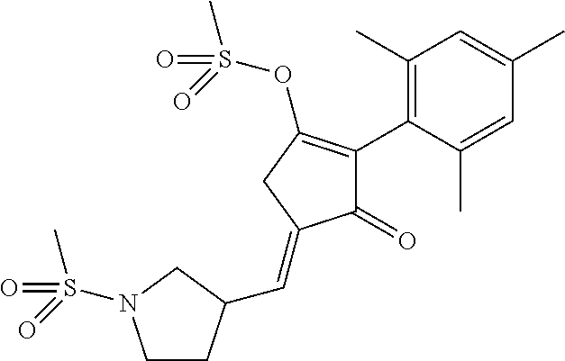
C1(=O)C(C2=C(C)C=C(C)C=C2C)=C(OS(=O)(C)=O)CC1=CC1CCN(S(C)(=O)=O)C1
